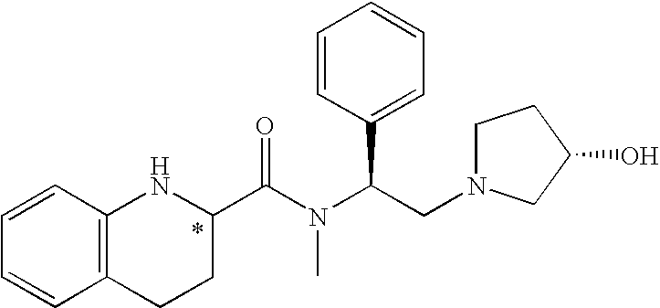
C(N(C(CN1CCC(O)C1)C1=CC=CC=C1)C)(=O)C1CCC2=C(C=CC=C2)N1
